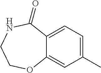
C12=CC(C)=CC=C1C(=O)NCCO2
